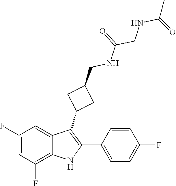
O=C(NCC1CC(C2=C(C3=CC=C(F)C=C3)NC3=C(F)C=C(F)C=C23)C1)CNC(C)=O
